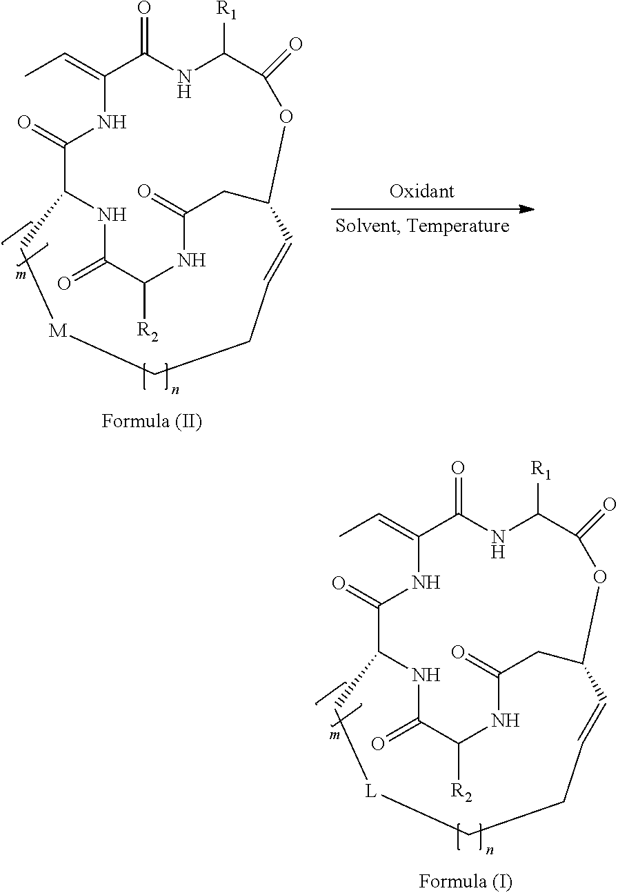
CC=C1C(=O)NC([R1])C(=O)OC2CC(=O)NC([R2])C(=O)NC(C(=O)N1)C[L]CCC=C2.CC=C1C(=O)NC([R1])C(=O)OC2CC(=O)NC([R2])C(=O)NC(C(=O)N1)C[M]CCC=C2
